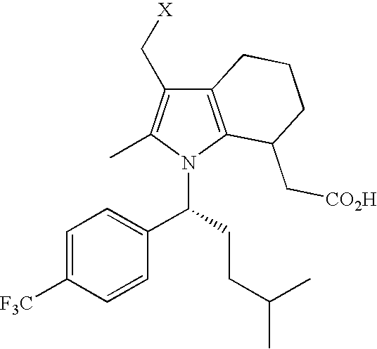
C12=C(N(C(C3=CC=C([F3C])C=C3)CCC(C)C)C(C)=C1C[X])C(C[CO2H])CCC2
